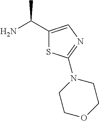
NC(C1=CN=C(N2CCOCC2)S1)C
